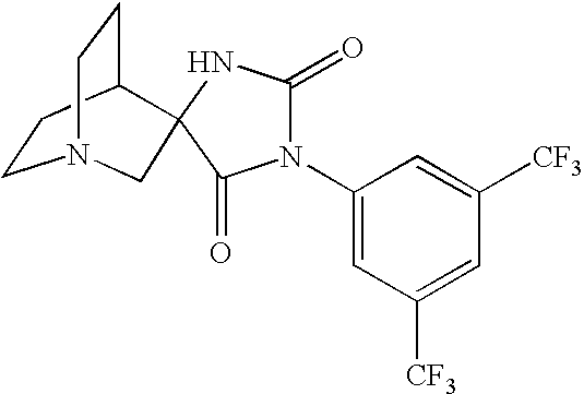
C1CC2CCN1CC21NC(=O)N(C2=CC([CF3])=CC([CF3])=C2)C1=O
